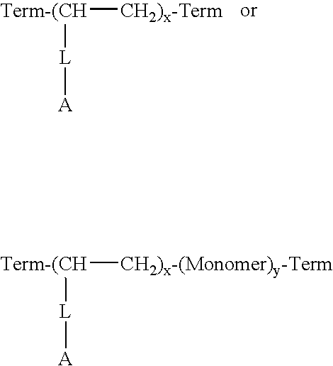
[Term-(CH]([CH2)x-Term])[L][A].[Term-(CH]([CH2)x-(Monomer)y-Term])[L][A]
